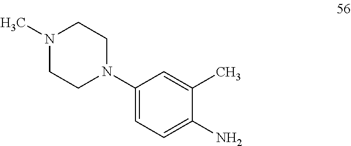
N1(C)CCN(C2=CC=C(N)C(C)=C2)CC1
